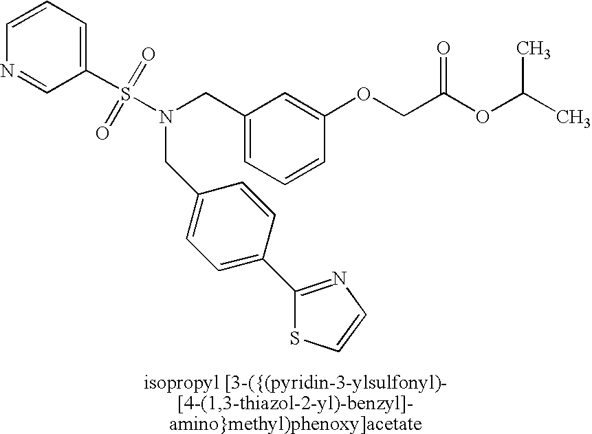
C1=CC=C(S(=O)(=O)N(CC2=CC=CC(OCC(OC(C)C)=O)=C2)CC2=CC=C(C3=NC=CS3)C=C2)C=N1
